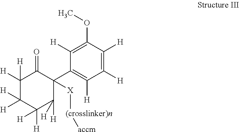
C1([H])([H])C([H])([H])C([H])([H])C([H])([H])C([X][(crosslinker)n][accm])(C2=C([H])C([H])=C([H])C(OC)=C2[H])C1=O
